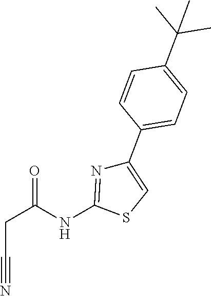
C(C#N)C(=O)NC1=NC(C2=CC=C(C(C)(C)C)C=C2)=CS1
